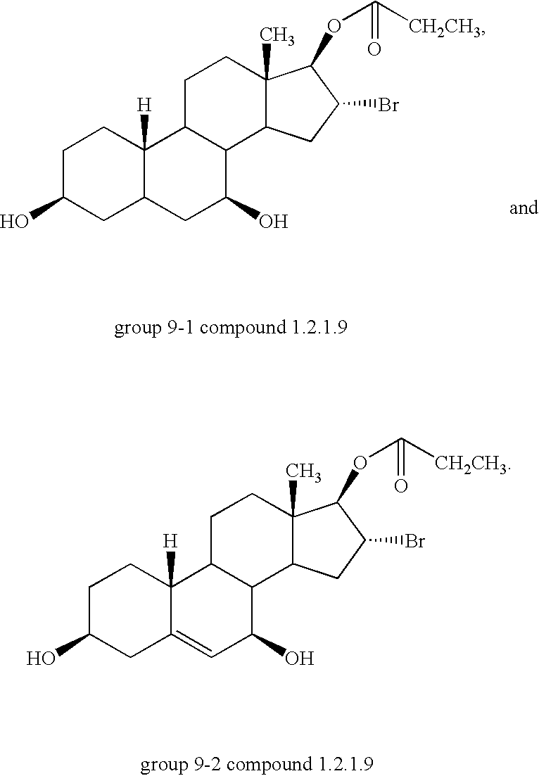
C1C(O)CC2=CC(O)C3C(C2([H])C1)CCC1(C)C3CC(Br)C1OC([CH2CH3])=O.C1C(O)CC2C([H])(C1)C1C(C(O)C2)C2C(C)(CC1)C(OC([CH2CH3])=O)C(Br)C2
